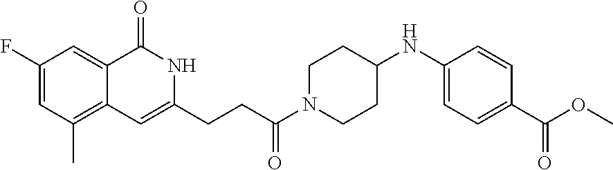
C1(F)=CC(C)=C2C(=C1)C(=O)NC(CCC(N1CCC(NC3=CC=C(C(OC)=O)C=C3)CC1)=O)=C2
